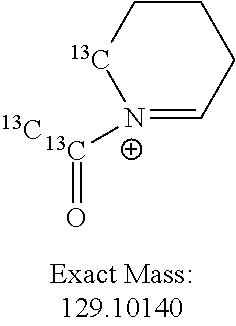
[N+]1([13C]=O)=CCCC[13C]1.[13C]
